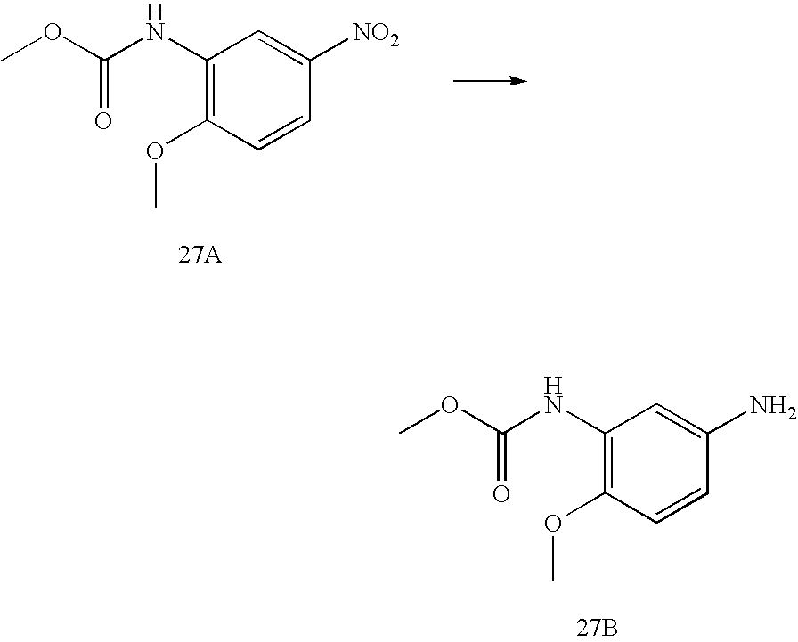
C1(NC(=O)OC)=C(OC)C=CC([NO2])=C1.C1(NC(=O)OC)=C(OC)C=CC(N)=C1.[27B]
